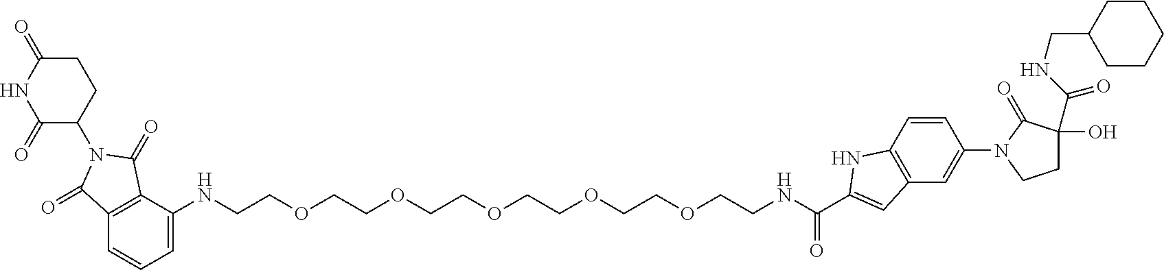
C1=C(NCCOCCOCCOCCOCCOCCNC(C2=CC3=C(C=CC(N4CCC(O)(C(NCC5CCCCC5)=O)C4=O)=C3)N2)=O)C2=C(C=C1)C(=O)N(C1CCC(=O)NC1=O)C2=O
